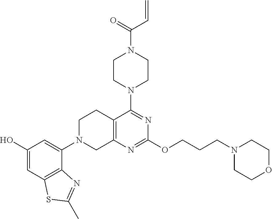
C12=C(N=C(OCCCN3CCOCC3)N=C1N1CCN(C(=O)C=C)CC1)CN(C1=CC(O)=CC3=C1N=C(C)S3)CC2
